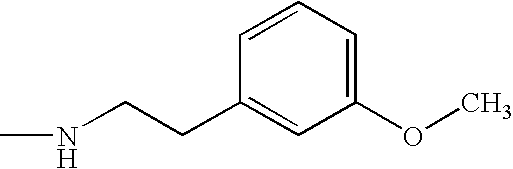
C1=CC(CCNC)=CC(OC)=C1
